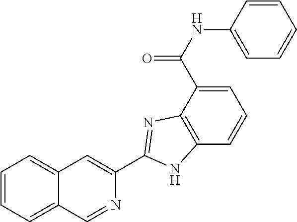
C1=C(C(NC2=CC=CC=C2)=O)C2=C(C=C1)NC(C1=CC3=CC=CC=C3C=N1)=N2
